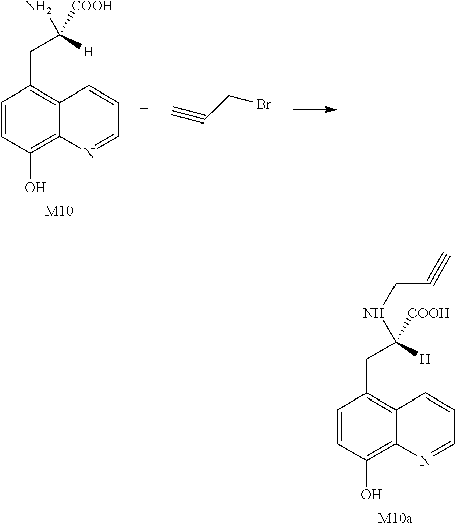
C1=CC(O)=C2C(=C1CC([H])(N)[COOH])C=CC=N2.[M10].C#CCBr.C1=CC(O)=C2C(=C1CC([H])(NCC#C)[COOH])C=CC=N2.[M10a]
